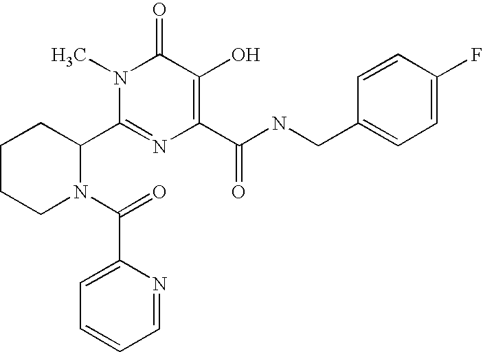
C1CCN(C(=O)C2=CC=CC=N2)C(C2=NC(C(NCC3=CC=C(F)C=C3)=O)=C(O)C(=O)N2C)C1
